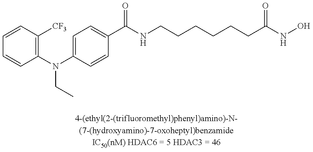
C1=CC([CF3])=C(N(C2=CC=C(C(NCCCCCCC(NO)=O)=O)C=C2)CC)C=C1
